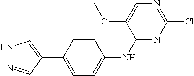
C1(C2=CNN=C2)=CC=C(NC2=NC(Cl)=NC=C2OC)C=C1
